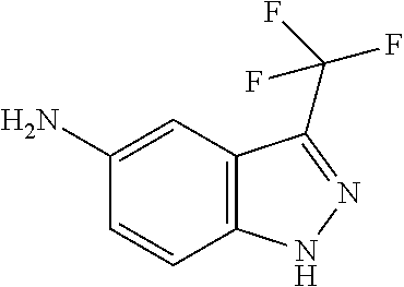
C12=C(C=C(N)C=C1)C(C(F)(F)F)=NN2
